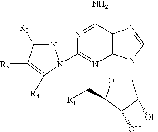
C12=C(C(N)=NC(N3N=C([R2])C([R3])=C3[R4])=N1)N=CN2C1OC(C[R1])C(O)C1O
